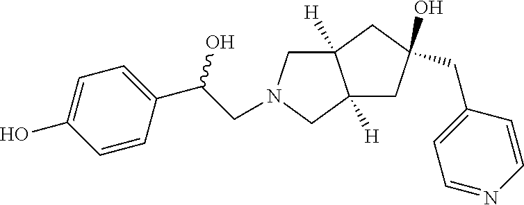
C12([H])CN(CC(C3=CC=C(O)C=C3)O)CC1([H])CC(O)(CC1=CC=NC=C1)C2
